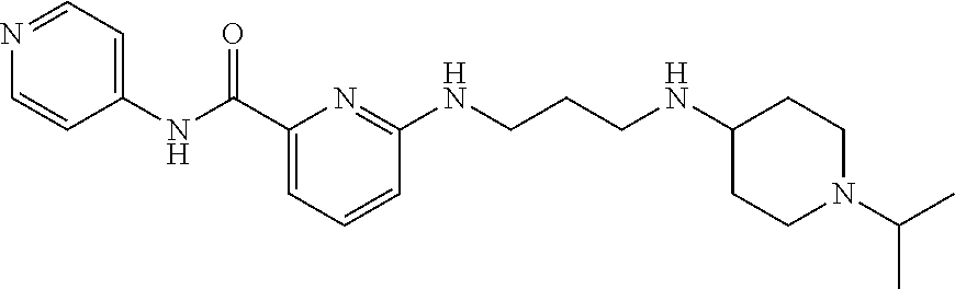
C1(C(=O)NC2=CC=NC=C2)=CC=CC(NCCCNC2CCN(C(C)C)CC2)=N1
